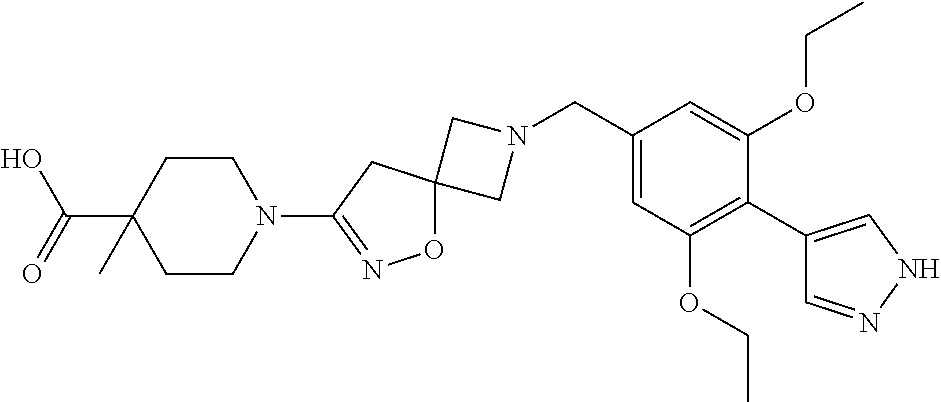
C1N(CC2=CC(OCC)=C(C3=CNN=C3)C(OCC)=C2)CC12ON=C(N1CCC(C(O)=O)(C)CC1)C2
